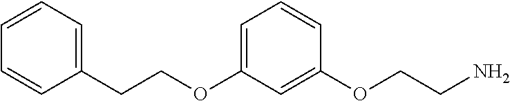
C(COC1=CC=CC(OCCN)=C1)C1=CC=CC=C1
